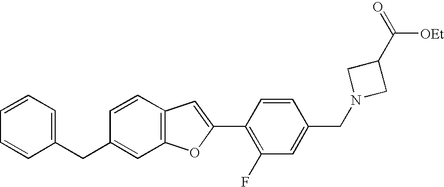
C1=CC=C(CC2=CC3=C(C=C2)C=C(C2=C(F)C=C(CN4CC(C(=O)[OEt])C4)C=C2)O3)C=C1
